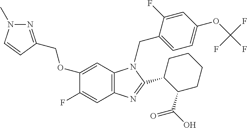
C1(OCC2=NN(C)C=C2)=CC2=C(C=C1F)N=C(C1C(C(=O)O)CCCC1)N2CC1=CC=C(OC(F)(F)F)C=C1F
